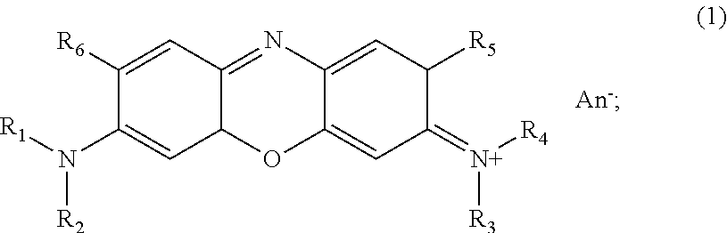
C1([R6])=CC2=NC3=CC([R5])C(=[N+]([R4])[R3])C=C3OC2C=C1N([R2])[R1]
